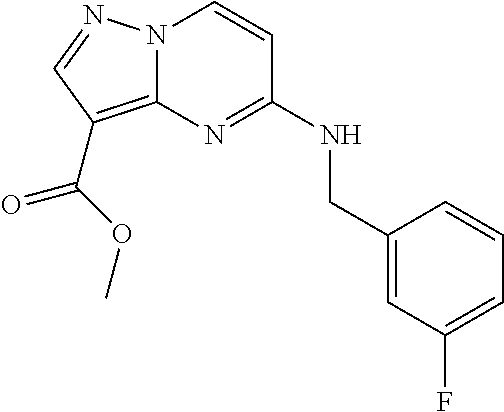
N12C(=C(C(OC)=O)C=N1)N=C(NCC1=CC(F)=CC=C1)C=C2
